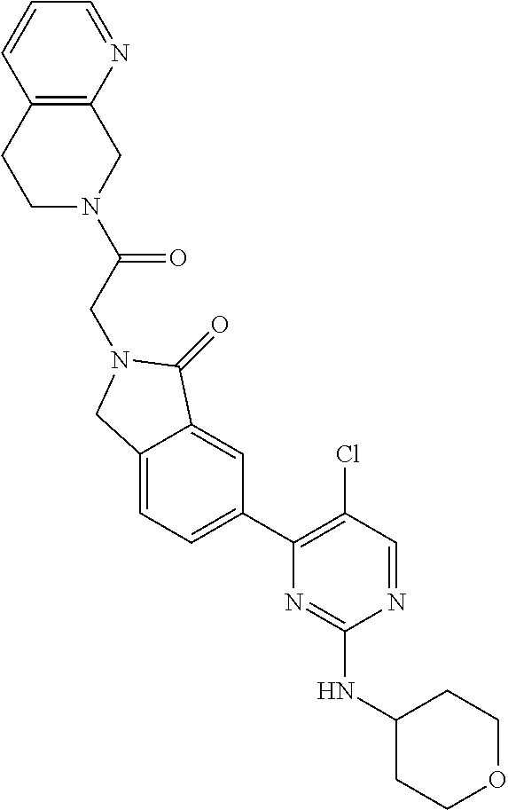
C(CN1CC2=CC=C(C3=C(Cl)C=NC(NC4CCOCC4)=N3)C=C2C1=O)(=O)N1CC2=C(CC1)C=CC=N2
